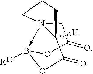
C1N23->B([R10])(OC1=O)OC(=O)C2([H])CCC3
